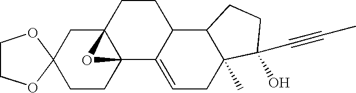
C1COC2(O1)CCC13C(C2)(CCC2C1=CCC1(C)C2CCC1(O)C#CC)O3
